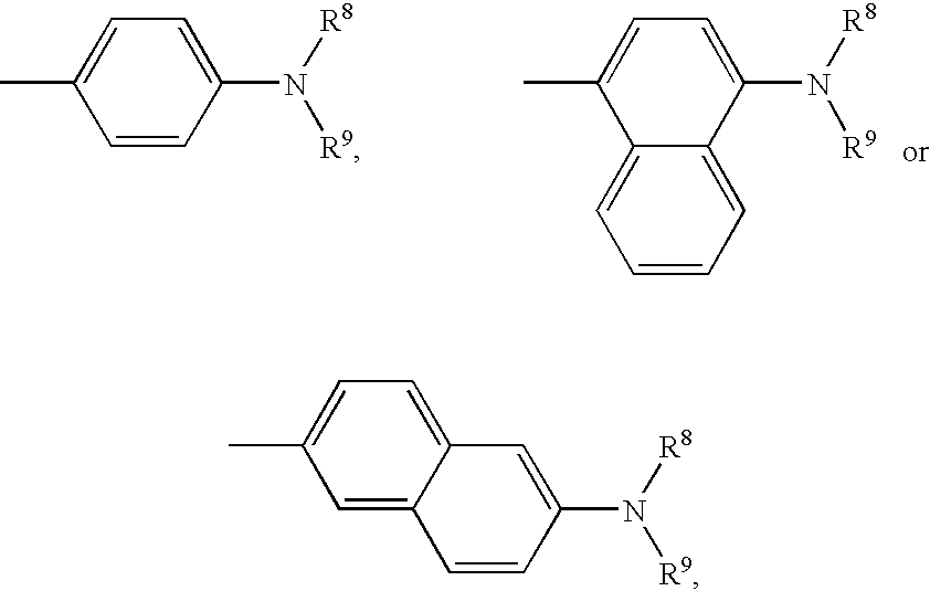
C1(N([R8])[R9])=CC2=CC=C(C)C=C2C=C1.C1(N([R8])[R9])=CC=C(C)C=C1.C1(N([R8])[R9])=CC=C(C)C2=CC=CC=C12
